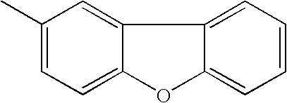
C1(C)=CC=C2C(=C1)C1=CC=CC=C1O2
